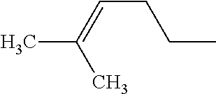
C(CCC)=C(C)C
